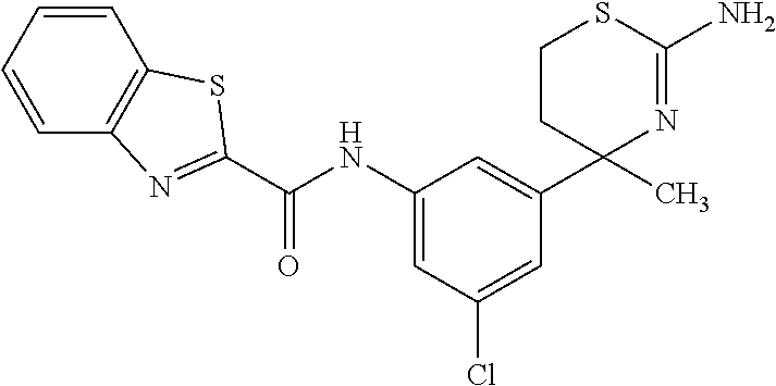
C1CC(C2=CC(NC(C3=NC4=C(C=CC=C4)S3)=O)=CC(Cl)=C2)(C)N=C(N)S1
